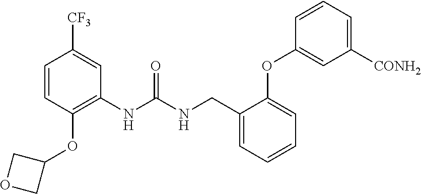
C1=CC(OC2COC2)=C(NC(NCC2=CC=CC=C2OC2=CC([CONH2])=CC=C2)=O)C=C1[CF3]
